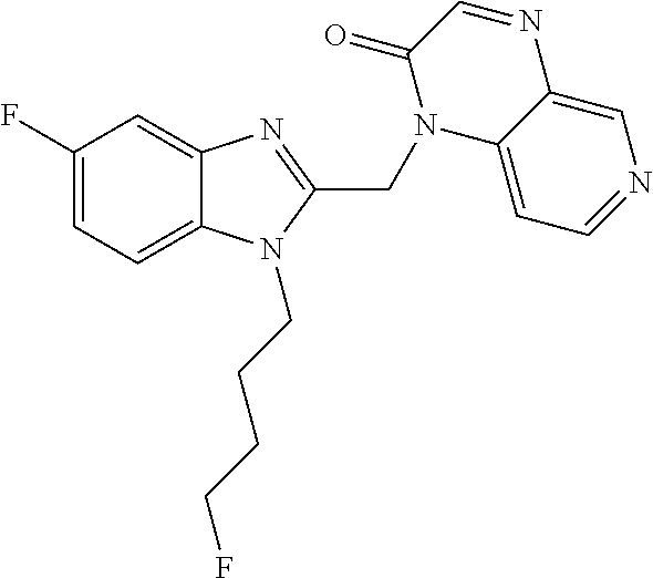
N1(CC2=NC3=CC(F)=CC=C3N2CCCCF)C2=CC=NC=C2N=CC1=O
